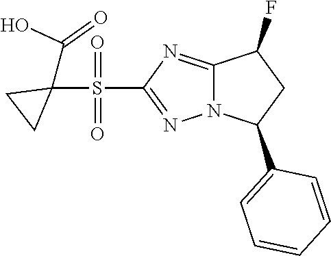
C12=NC(S(C3(C(O)=O)CC3)(=O)=O)=NN1C(C1=CC=CC=C1)CC2F
